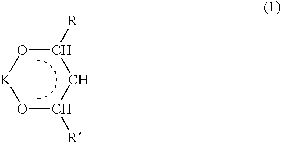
O1C([R])CC([R])O[K]1
